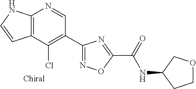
C12=C(C(Cl)=C(C3=NOC(C(=O)NC4CCOC4)=N3)C=N1)C=CN2
